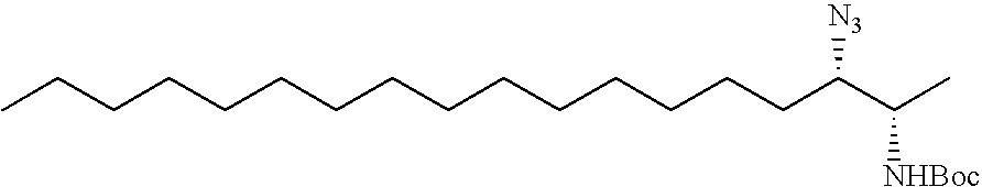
CCCCCCCCCCCCCCCC(C(C)[NHBoc])[N3]
